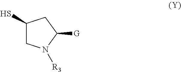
C1(S)CN([R3])C([G])C1
